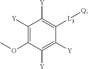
C1([Y])=C(OC)C([Y])=C([Y])C([L3][Q])=C1[Y]
